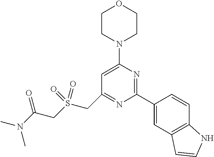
C1=C(N2CCOCC2)N=C(C2=CC3=C(C=C2)NC=C3)N=C1CS(CC(N(C)C)=O)(=O)=O
